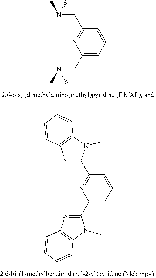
C1(CN(C)C)=CC=CC(CN(C)C)=N1.N1=C(C2=NC(C3=NC4=C(N3C)C=CC=C4)=CC=C2)N(C)C2=C1C=CC=C2
